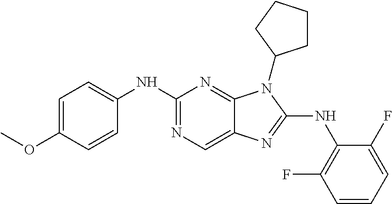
C1(NC2=CC=C(OC)C=C2)=NC=C2C(=N1)N(C1CCCC1)C(NC1=C(F)C=CC=C1F)=N2
